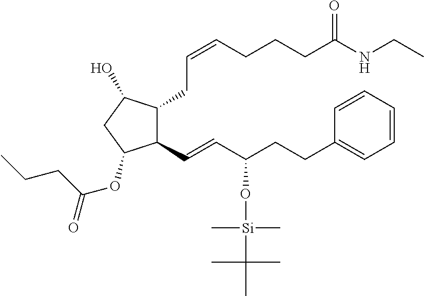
C(=CCCCC(NCC)=O)CC1C(C=CC(CCC2=CC=CC=C2)O[Si](C(C)(C)C)(C)C)C(OC(CCC)=O)CC1O
